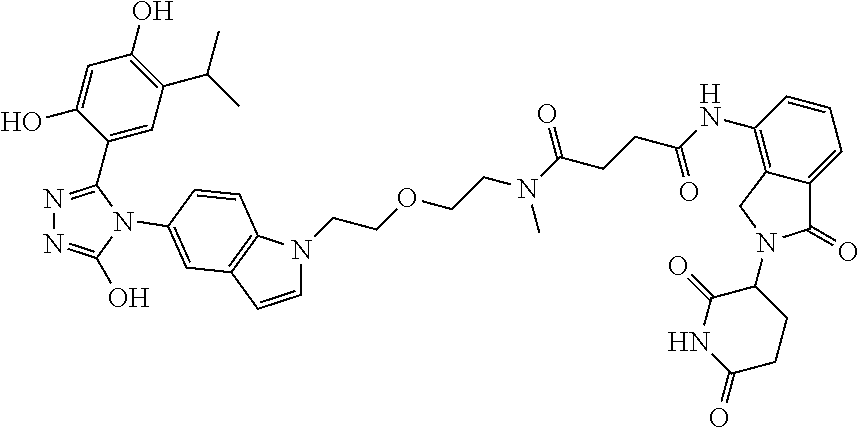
C1(C2=NN=C(O)N2C2=CC3=C(N(CCOCCN(C)C(=O)CCC(=O)NC4=C5C(=CC=C4)C(=O)N(C4CCC(=O)NC4=O)C5)C=C3)C=C2)=CC(C(C)C)=C(O)C=C1O
